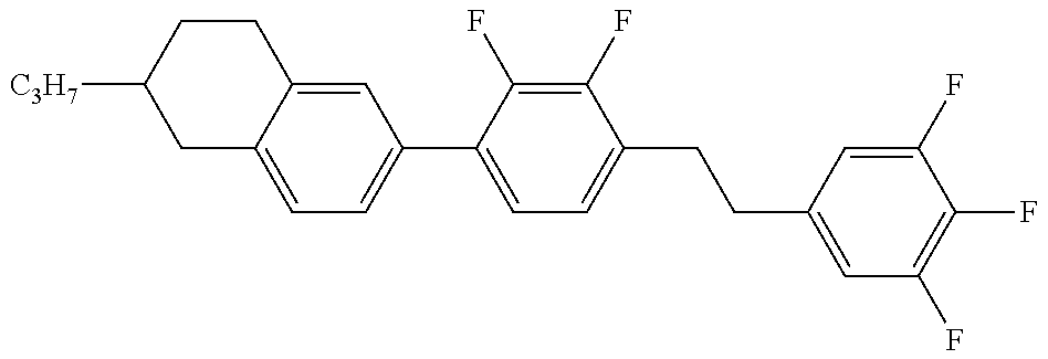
C1C2=CC=C(C3=CC=C(CCC4=CC(F)=C(F)C(F)=C4)C(F)=C3F)C=C2CCC1[C3H7]
